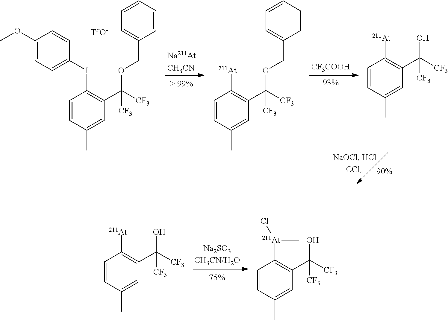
[Na2SO3CH3CN/H2O].[75%].[At](C1=C(C([CF3])([CF3])O)C=C(C)C=C1)(C)Cl.[At]C1=C(C([CF3])([CF3])O)C=C(C)C=C1.[TfO-].C1(OC)=CC=C([I+]C2=C(C([CF3])([CF3])OCC3=CC=CC=C3)C=C(C)C=C2)C=C1.[Na211AtCH3CN].[> 99%].[CF3COOH].[93%].[At]C1=C(C([CF3])([CF3])OCC2=CC=CC=C2)C=C(C)C=C1.[At]C1=C(C([CF3])([CF3])O)C=C(C)C=C1
